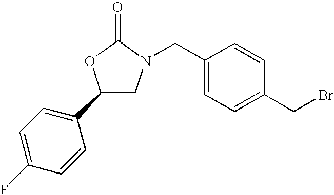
C1(C2=CC=C(F)C=C2)CN(CC2=CC=C(CBr)C=C2)C(=O)O1
